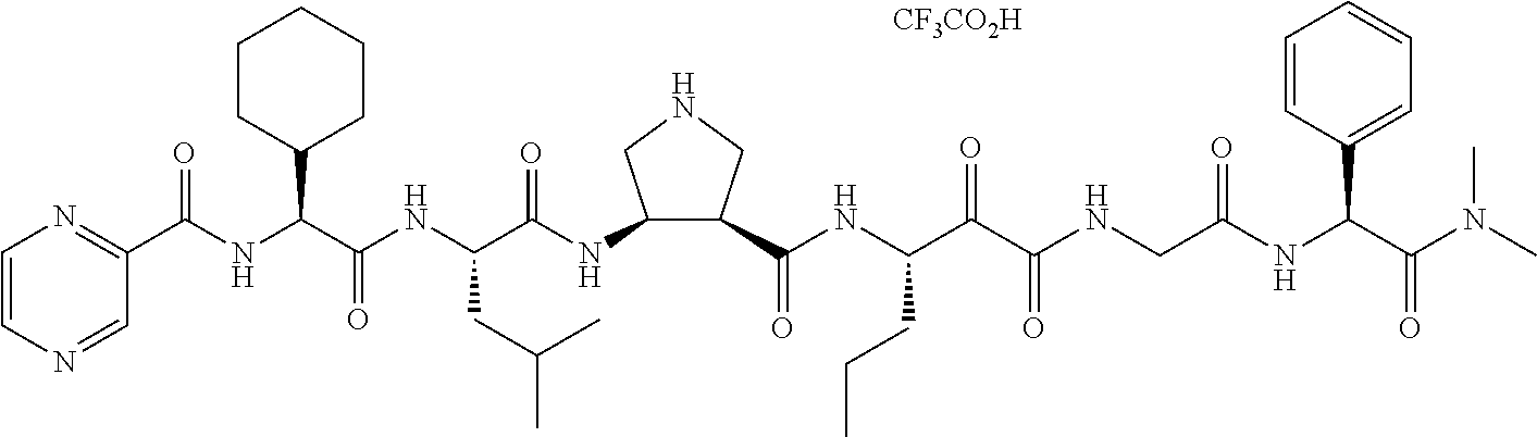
C1(C(NC(C(NC(C(=O)NC2C(C(=O)NC(C(C(NCC(NC(C(N(C)C)=O)C3=CC=CC=C3)=O)=O)=O)CCC)CNC2)CC(C)C)=O)C2CCCCC2)=O)=NC=CN=C1.[CF3CO2H]
